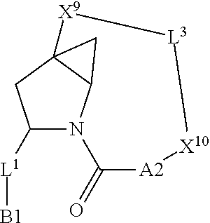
C1([L1][B1])N2C3C(C1)(C3)[X9][L3][X10][A2]C2=O
